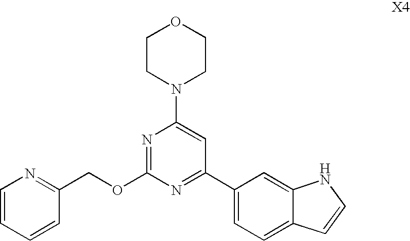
N1=C(OCC2=NC=CC=C2)N=C(C2=CC=C3C(=C2)NC=C3)C=C1N1CCOCC1
